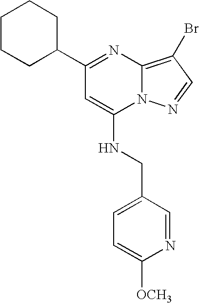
C1CCC(C2=NC3=C(Br)C=NN3C(NCC3=CC=C([OCH3])N=C3)=C2)CC1
